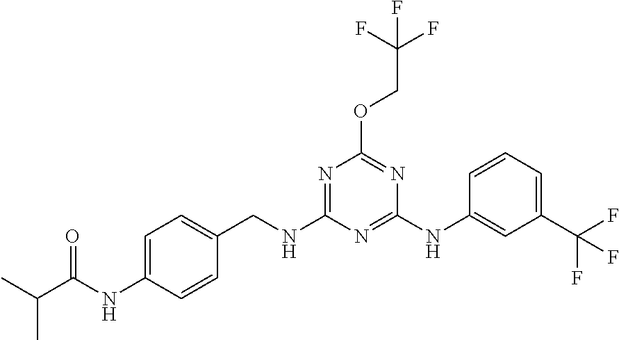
CC(C(NC1=CC=C(CNC2=NC(OCC(F)(F)F)=NC(NC3=CC(C(F)(F)F)=CC=C3)=N2)C=C1)=O)C
